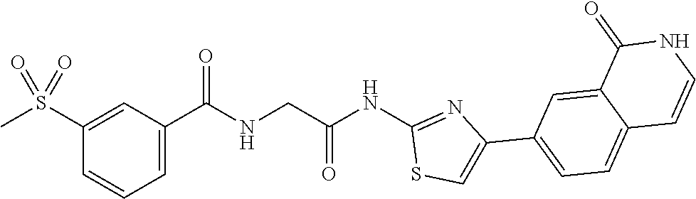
C1(S(C)(=O)=O)=CC(C(=O)NCC(NC2=NC(C3=CC=C4C(=C3)C(=O)NC=C4)=CS2)=O)=CC=C1
